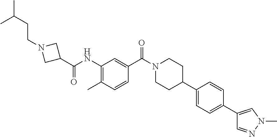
CC1=C(NC(C2CN(CCC(C)C)C2)=O)C=C(C(N2CCC(C3=CC=C(C4=CN(C)N=C4)C=C3)CC2)=O)C=C1
